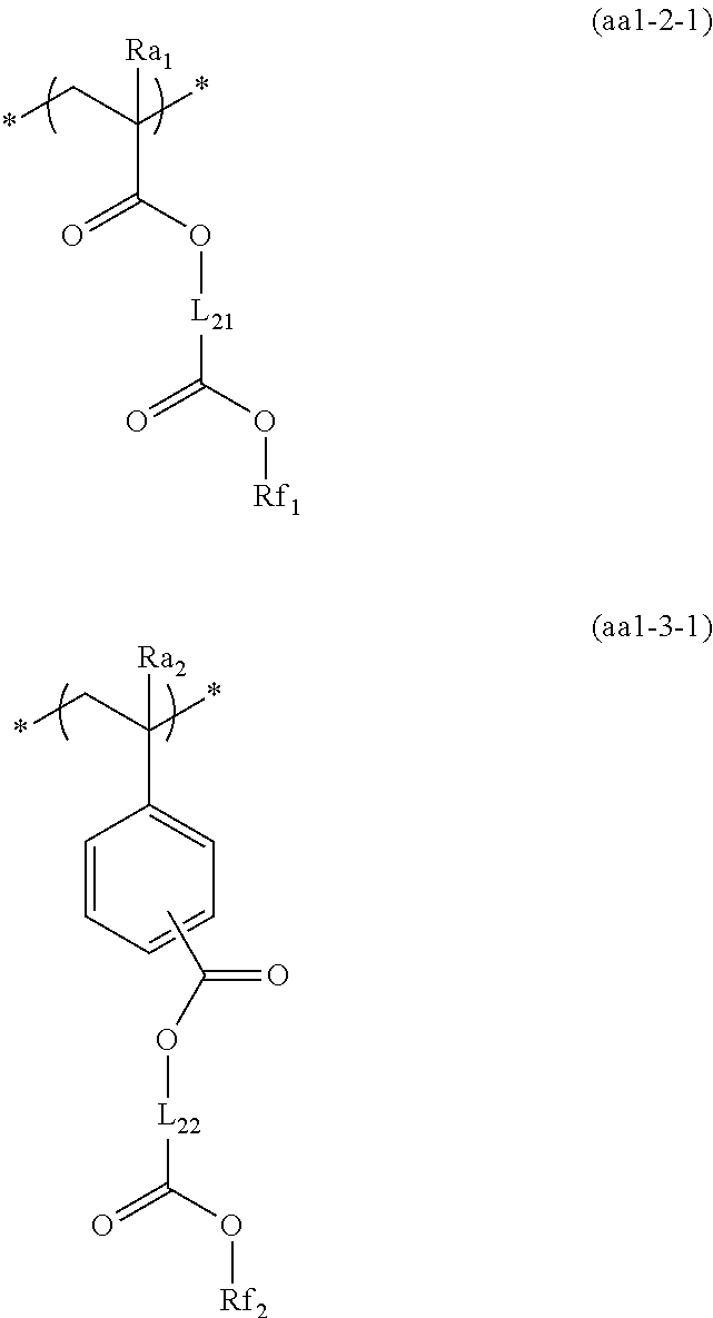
*CC(*)([Ra1])C(=O)O[L21]C(=O)O[Rf1].*CC(*)([Ra2])C1=CC=CC=C1.CC(O[L22]C(=O)O[Rf2])=O
